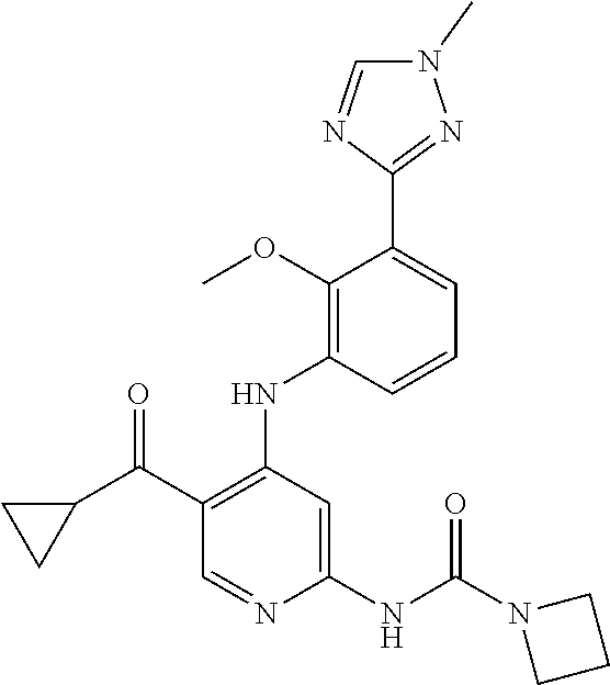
C1(C(C2CC2)=O)=C(NC2=C(OC)C(C3=NN(C)C=N3)=CC=C2)C=C(NC(N2CCC2)=O)N=C1
